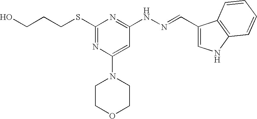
OCCCSC1=NC(N2CCOCC2)=CC(NN=CC2=CNC3=C2C=CC=C3)=N1
